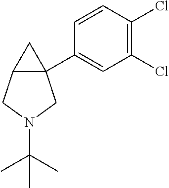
C1=CC(Cl)=C(Cl)C=C1C12C(C1)CN(C(C)(C)C)C2
